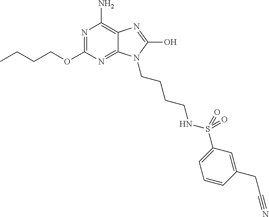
CCCCOC1=NC(N)=C2C(=N1)N(CCCCNS(C1=CC=CC(CC#N)=C1)(=O)=O)C(O)=N2
